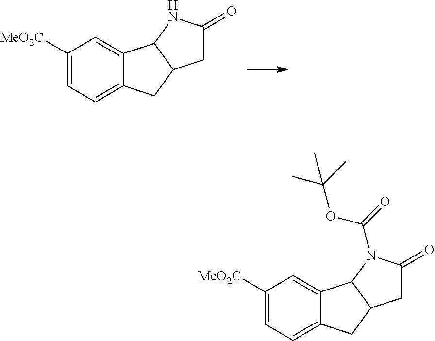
C1([MeO2C])=CC=C2C(=C1)C1C(C2)CC(=O)N1.C1([MeO2C])=CC=C2C(=C1)C1C(C2)CC(=O)N1C(=O)OC(C)(C)C
